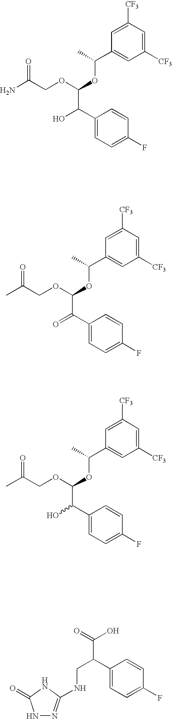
C1([CF3])=CC([CF3])=CC(C(OC(OCC(N)=O)C(O)C2=CC=C(F)C=C2)C)=C1.C1([CF3])=CC([CF3])=CC(C(OC(OCC(C)=O)C(=O)C2=CC=C(F)C=C2)C)=C1.C1([CF3])=CC([CF3])=CC(C(OC(OCC(C)=O)C(O)C2=CC=C(F)C=C2)C)=C1.C1=CC(F)=CC=C1C(C(O)=O)CNC1=NNC(=O)N1
